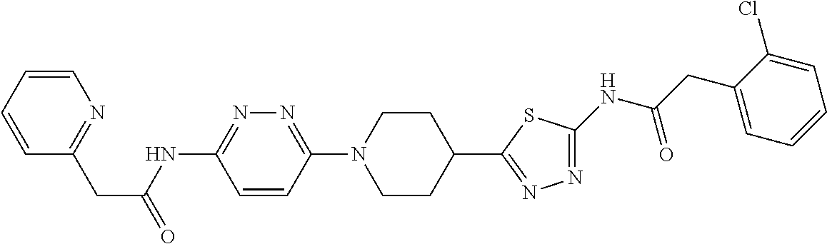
C1=CC=CN=C1CC(=O)NC1=NN=C(N2CCC(C3=NN=C(NC(CC4=CC=CC=C4Cl)=O)S3)CC2)C=C1
